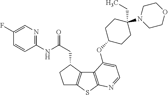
C1C2=C(C(CC(=O)NC3=NC=C(F)C=C3)C1)C1=C(S2)N=CC=C1OC1CCC(N2CCOCC2)(CC)CC1
